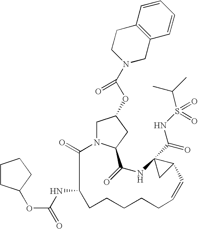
C1=CC2=C(C=C1)CN(C(OC1CN3C(=O)C(NC(=O)OC4CCCC4)CCCCCC=CC4C(C(NS(C(C)C)(=O)=O)=O)(NC(=O)C3C1)C4)=O)CC2
